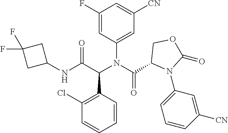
C1(F)=CC(N(C(C2N(C3=CC=CC([CN])=C3)C(=O)OC2)=O)C(C(NC2CC(F)(F)C2)=O)C2=C(Cl)C=CC=C2)=CC([CN])=C1
